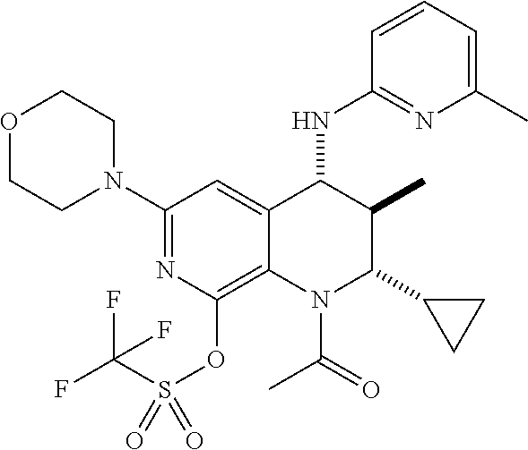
O1CCN(C2=NC(OS(=O)(C(F)(F)F)=O)=C3C(=C2)C(NC2=NC(C)=CC=C2)C(C)C(C2CC2)N3C(=O)C)CC1
